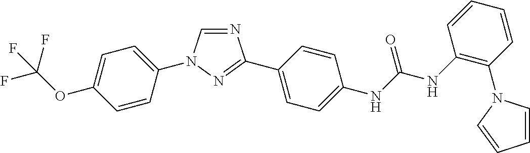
C1=C(OC(F)(F)F)C=CC(N2C=NC(C3=CC=C(NC(NC4=C(N5C=CC=C5)C=CC=C4)=O)C=C3)=N2)=C1
